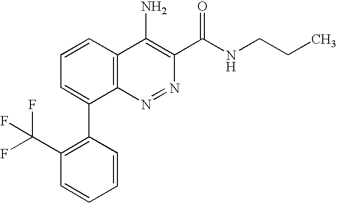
C1=CC2=C(C(C3=C(C(F)(F)F)C=CC=C3)=C1)N=NC(C(NCCC)=O)=C2N
